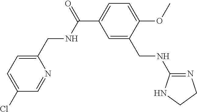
C1=C(CNC(=O)C2=CC=C(OC)C(CNC3=NCCN3)=C2)N=CC(Cl)=C1
